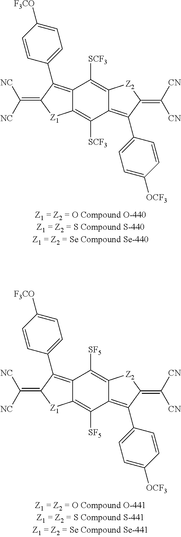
C12=C(C3=CC=C([F3CO])C=C3)C(=C([NC])[NC])[Z1]C1=C([SCF3])C1=C(C3=CC=C([OCF3])C=C3)C(=C([CN])[CN])[Z2]C1=C2[SCF3].C12=C(C3=CC=C([F3CO])C=C3)C(=C([NC])[NC])[Z1]C1=C([SF5])C1=C(C3=CC=C([OCF3])C=C3)C(=C([CN])[CN])[Z2]C1=C2[SF5]
